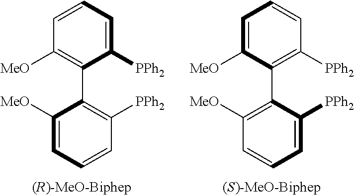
C1=CC=C([PPh2])C(C2=C([PPh2])C=CC=C2[MeO])=C1[MeO].C1=C([MeO])C(C2=C([MeO])C=CC=C2[PPh2])=C([PPh2])C=C1
